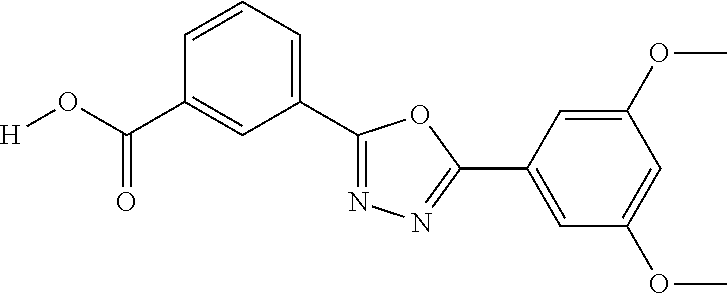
[H]OC(C1=CC(C2=NN=C(C3=CC(OC)=CC(OC)=C3)O2)=CC=C1)=O
